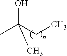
CC(CC)(O)C
